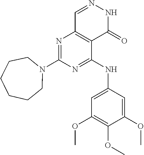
N1=C(NC2=CC(OC)=C(OC)C(OC)=C2)C2=C(N=C1N1CCCCCC1)C=NNC2=O
